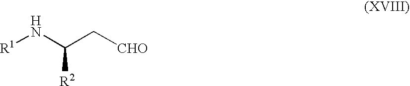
[CHO]CC(N[R1])[R2]
